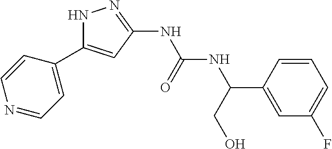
N1C(C2=CC=NC=C2)=CC(NC(NC(C2=CC(F)=CC=C2)CO)=O)=N1
